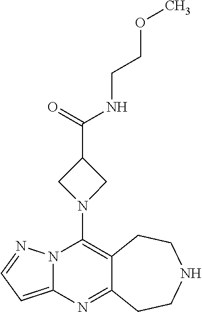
C12=C(N3CC(C(=O)NCCOC)C3)N3C(=CC=N3)N=C1CCNCC2
